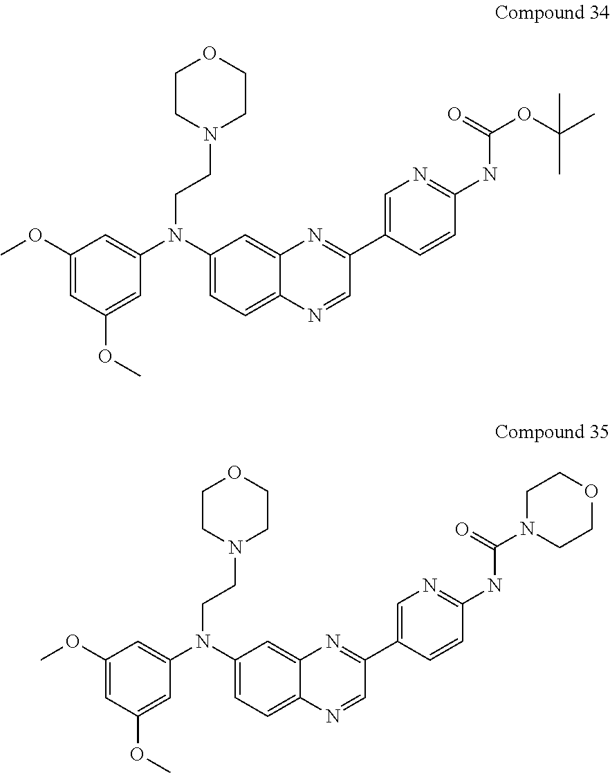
C1(OC)=CC(OC)=CC(N(C2=CC=C3C(=C2)N=C(C2=CN=C(NC(=O)OC(C)(C)C)C=C2)C=N3)CCN2CCOCC2)=C1.C1(OC)=CC(OC)=CC(N(C2=CC=C3C(=C2)N=C(C2=CN=C(NC(=O)N4CCOCC4)C=C2)C=N3)CCN2CCOCC2)=C1
